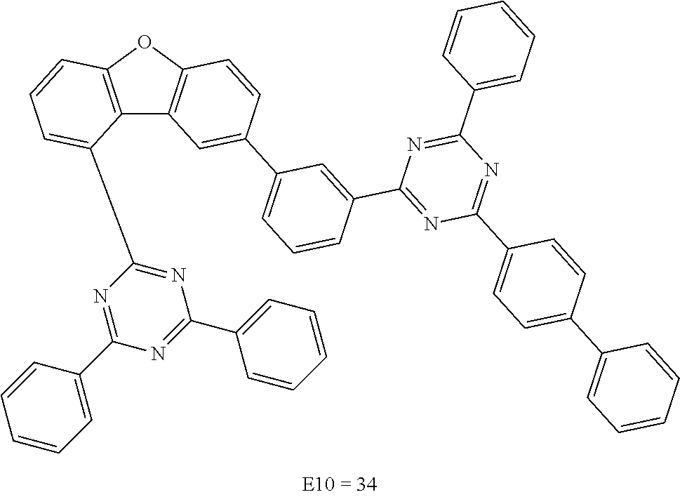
C12=C(OC3=C1C=C(C1=CC=CC(C4=NC(C5=CC=C(C6=CC=CC=C6)C=C5)=NC(C5=CC=CC=C5)=N4)=C1)C=C3)C=CC=C2C1=NC(C2=CC=CC=C2)=NC(C2=CC=CC=C2)=N1
